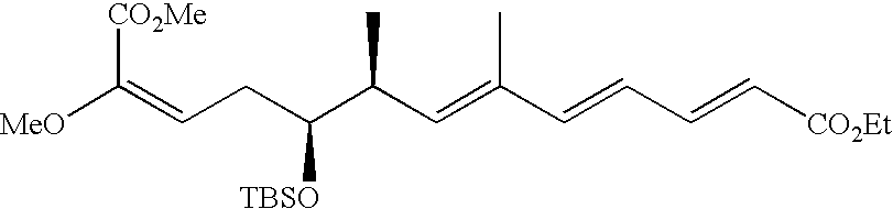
C(C(C=C(C=CC=C[CO2Et])C)C)(CC=C([MeO])[CO2Me])[TBSO]
